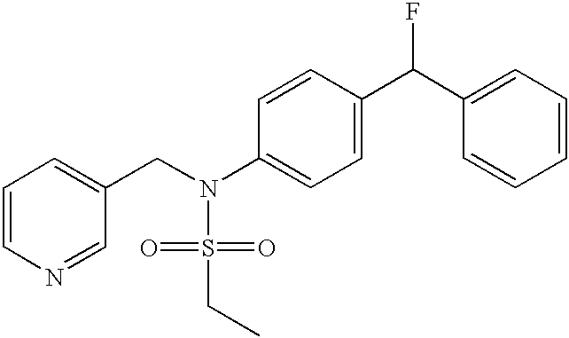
C1=CN=CC(CN(S(=O)(=O)CC)C2=CC=C(C(C3=CC=CC=C3)F)C=C2)=C1
